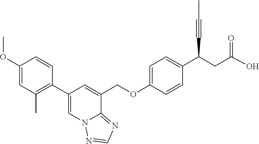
C1(C2=CN3C(=NC=N3)C(COC3=CC=C(C(C#CC)CC(O)=O)C=C3)=C2)=C(C)C=C(OC)C=C1
